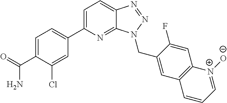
C1(C2=CC=C3C(=N2)N(CC2=CC4=C(C=C2F)[N+]([O-])=CC=C4)N=N3)=CC=C(C(=O)N)C(Cl)=C1
